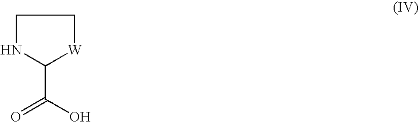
C1(C(O)=O)NCC[W]1
